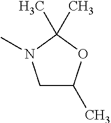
C1C(C)OC(C)(C)N1C
